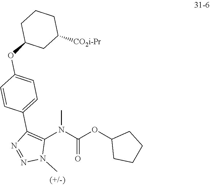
CN(C(OC1CCCC1)=O)C1=C(C2=CC=C(OC3CC([CO2i-Pr])CCC3)C=C2)N=NN1C
